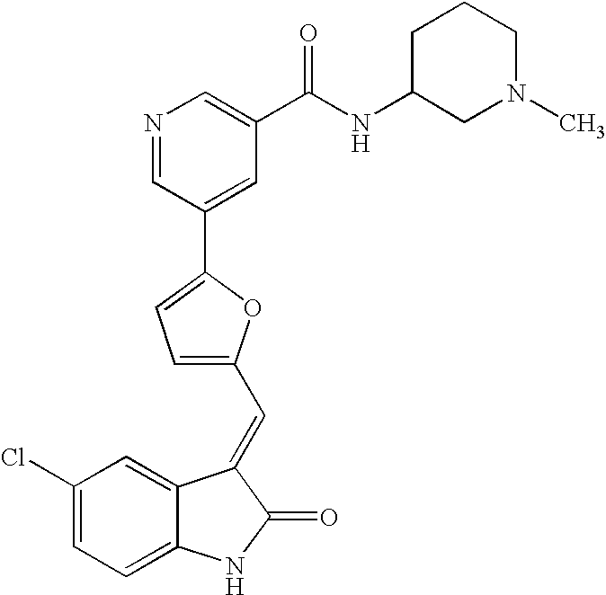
C1(Cl)=CC=C2C(=C1)C(=CC1=CC=C(C3=CC(C(NC4CN(C)CCC4)=O)=CN=C3)O1)C(=O)N2
